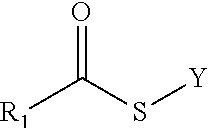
[R1]C(S[Y])=O
